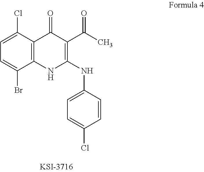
N1C(NC2=CC=C(Cl)C=C2)=C(C(C)=O)C(=O)C2=C1C(Br)=CC=C2Cl
